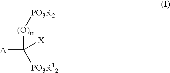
[(O)m](C([PO3R12])([A])[X])[PO3R2]
